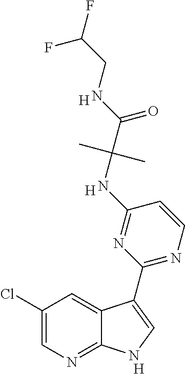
[H].C1=CN=C(C2=CNC3=NC=C(Cl)C=C32)N=C1NC(C(NCC(F)F)=O)(C)C.[H].[H]
